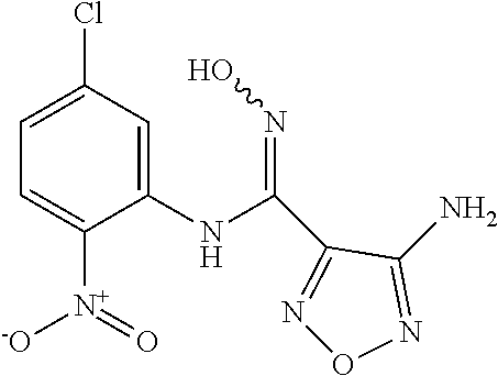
N1=C(N)C(C(NC2=CC(Cl)=CC=C2[N+](=O)[-O])=NO)=NO1
